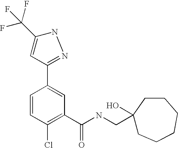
C1=CC(Cl)=C(C(NCC2(O)CCCCCC2)=O)C=C1C1=NNC(C(F)(F)F)=C1
